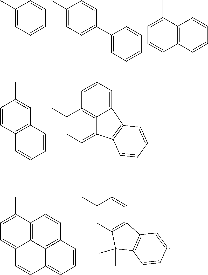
C1(C)=CC=CC=C1.C1(C)=CC=C(C2=CC=CC=C2)C=C1.C12=C(C=CC=C1)C=CC=C2C.C1=C(C)C=CC2=C1C=CC=C2.C12=C3C(C)=CC=C1C1=C(C2=CC=C3)C=CC=C1.C1=CC(C)=CC2=C1C1=C(C2(C)C)C=CC=C1.C12=C3C(=CC=C1C)C=CC1=CC=CC(=C31)C=C2
